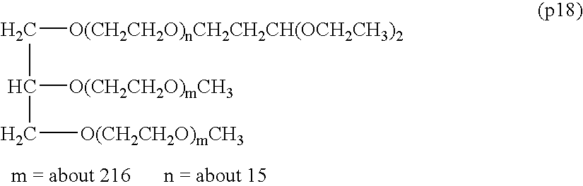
C([O(CH2CH2O)nCH2CH2CH(OCH2CH3)2])C([O(CH2CH2O)mCH3])C[O(CH2CH2O)mCH3]
